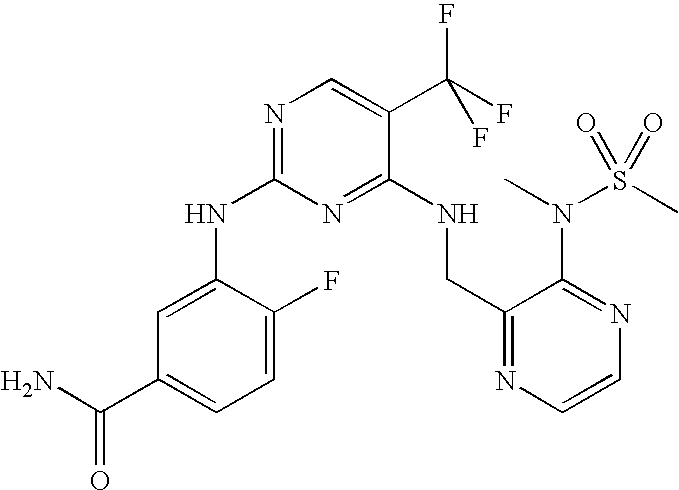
C1(NC2=NC=C(C(F)(F)F)C(NCC3=NC=CN=C3N(S(C)(=O)=O)C)=N2)=CC(C(=O)N)=CC=C1F
